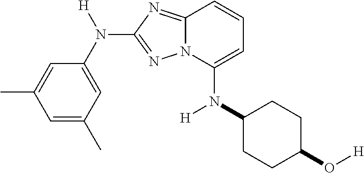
C1=C(C)C=C(C)C=C1N([H])C1=NN2C(=N1)C=CC=C2N(C1CCC(O[H])CC1)[H]
